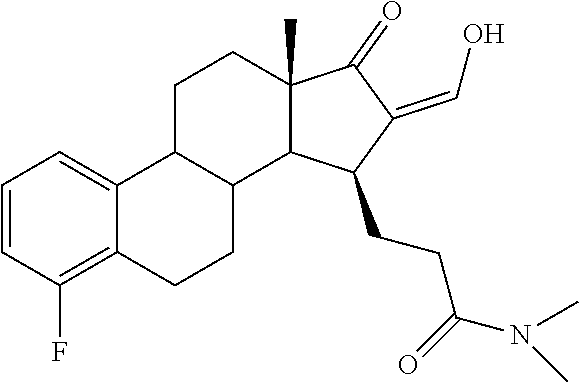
C1=CC(F)=C2C(=C1)C1C(CC2)C2C(C)(CC1)C(=O)C(=CO)C2CCC(=O)N(C)C
